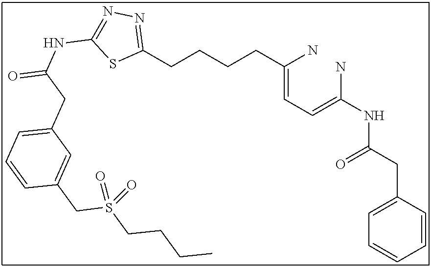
C1(CCCCC(=CC=C(N)NC(CC2=CC=CC=C2)=O)N)=NN=C(NC(=O)CC2=CC=CC(CS(CCCC)(=O)=O)=C2)S1
